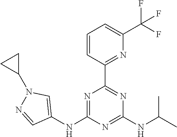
C1(NC2=CN(C3CC3)N=C2)=NC(C2=NC(C(F)(F)F)=CC=C2)=NC(NC(C)C)=N1
